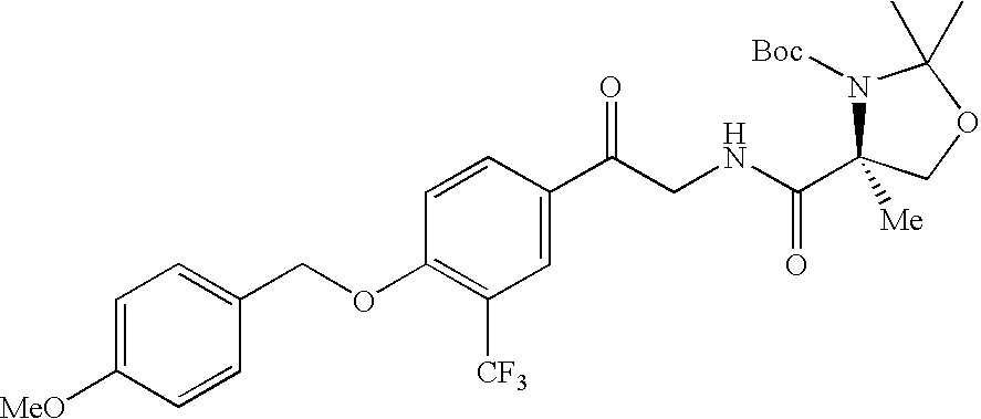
C1=CC(C(=O)CNC(C2([Me])N([Boc])C(C)(C)OC2)=O)=CC([CF3])=C1OCC1=CC=C([MeO])C=C1
